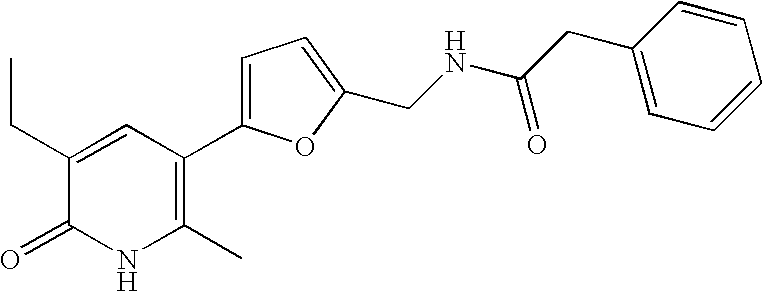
C1(CC)=CC(C2=CC=C(CNC(CC3=CC=CC=C3)=O)O2)=C(C)NC1=O
